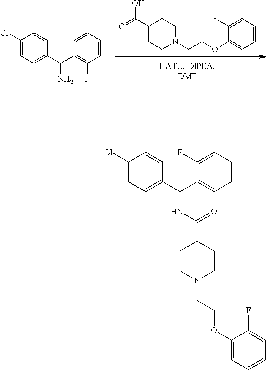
C1(C(=O)O)CCN(CCOC2=CC=CC=C2F)CC1.C1(Cl)=CC=C(C(C2=C(F)C=CC=C2)N)C=C1.C1CN(CCOC2=CC=CC=C2F)CCC1C(NC(C1=CC=C(Cl)C=C1)C1=CC=CC=C1F)=O
